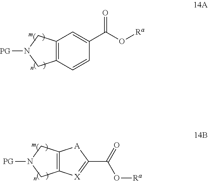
C12=C(C=CC(C(O[Ra])=O)=C1)CN([PG])C2.C12=C(CN([PG])C1)[X]=C(C(=O)O[Ra])[A]2
